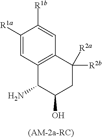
C1=C([R1a])C([R1b])=CC2=C1C(N)C(O)CC2([R2a])[R2b]
